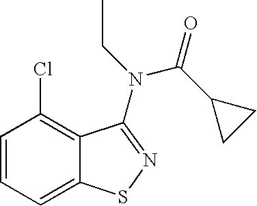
C1=CC=C2C(=C1Cl)C(N(CC)C(C1CC1)=O)=NS2
